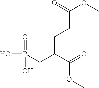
OP(CC(C(=O)OC)CCC(OC)=O)(=O)O
